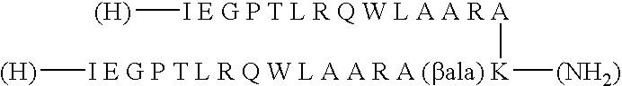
[(H)][I E G P T L R Q W L A A R A][I E G P T L R Q W L A A R A (bala) K]([(NH2)])[(H)]
